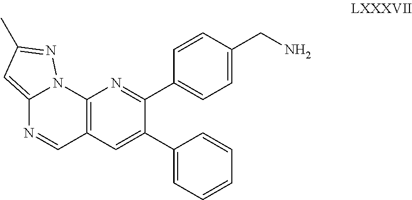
C12=CC(C)=NN1C1=C(C=N2)C=C(C2=CC=CC=C2)C(C2=CC=C(CN)C=C2)=N1
